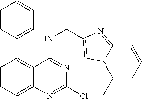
C1(C2=C3C(=CC=C2)N=C(Cl)N=C3NCC2=CN3C(C)=CC=CC3=N2)=CC=CC=C1
